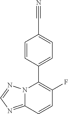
N12C(=NC=N1)C=CC(F)=C2C1=CC=C(C#N)C=C1
